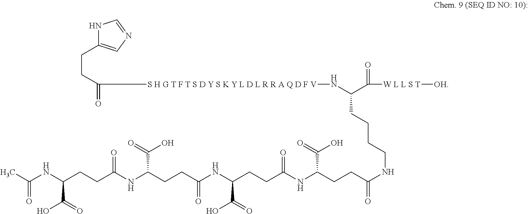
N1C(CCC(=O)[S H G T F T S D Y S K Y L D L R R A Q D F V]NC(C([W L L S T][OH])=O)CCCCNC(CCC(NC(CCC(NC(CCC(NC(CCC(NC(=O)C)C(O)=O)=O)C(=O)O)=O)C(O)=O)=O)C(O)=O)=O)=CN=C1
